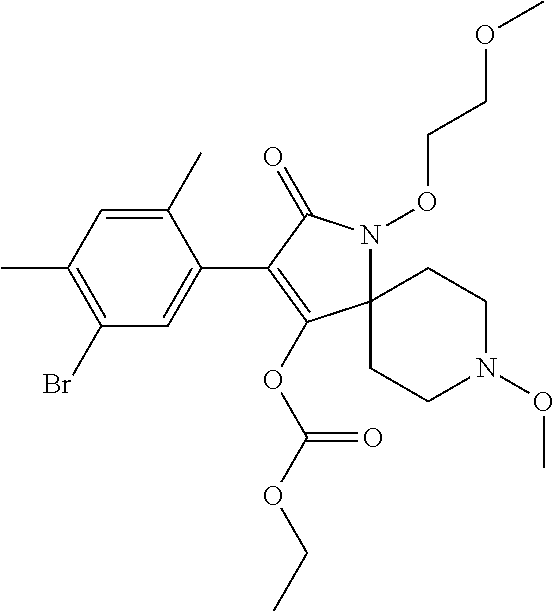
C1(C)=CC(C)=C(Br)C=C1C1=C(OC(OCC)=O)C2(N(OCCOC)C1=O)CCN(OC)CC2
